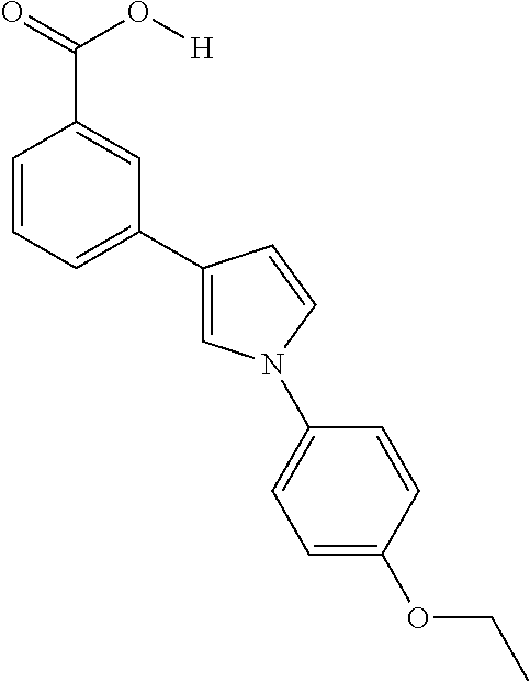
C1=CC=C(C2=CN(C3=CC=C(OCC)C=C3)C=C2)C=C1C(=O)O[H]
